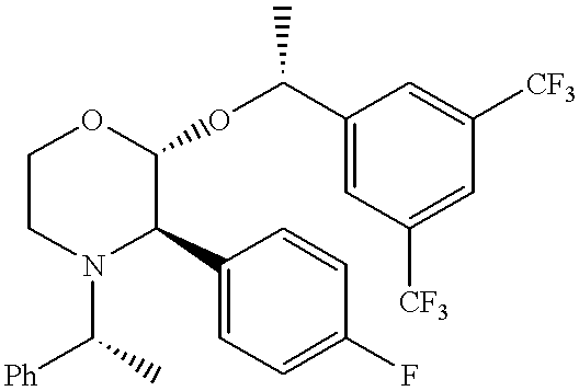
C1(C2C(OC(C3=CC([CF3])=CC([CF3])=C3)C)OCCN2C([Ph])C)=CC=C(F)C=C1
